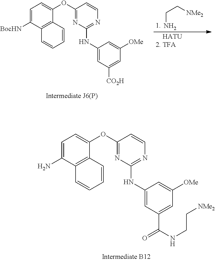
C1=C(N)C2=C(C(OC3=NC(NC4=CC(C(=O)NCC[NMe2])=CC([OMe])=C4)=NC=C3)=C1)C=CC=C2.NCC[NMe2].[    HATU2. TFA].C1=C([BocHN])C2=C(C(OC3=NC(NC4=CC([CO2H])=CC([OMe])=C4)=NC=C3)=C1)C=CC=C2
